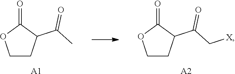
C1CC(C(C[X])=O)C(=O)O1.[A2].C1CC(C(C)=O)C(=O)O1.[A1]
